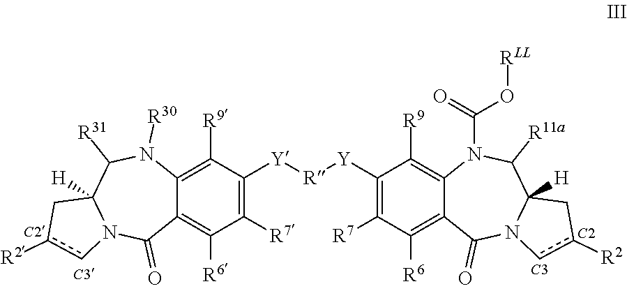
C12=C([R9])C([Y][R][Y]C3=C([R7])C([R6])=C4C(=C3[R9])N(C(O[RLL])=O)C([R11a])C3([H])N(C4=O)cc([R2])C3)=C([R7])C([R6])=C1C(=O)N1C([H])(C([R31])N2[R30])Cc([R2])c1
